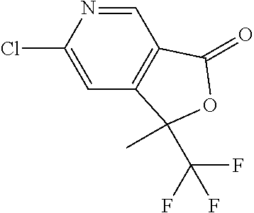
C1=NC(Cl)=CC2=C1C(=O)OC2(C(F)(F)F)C
